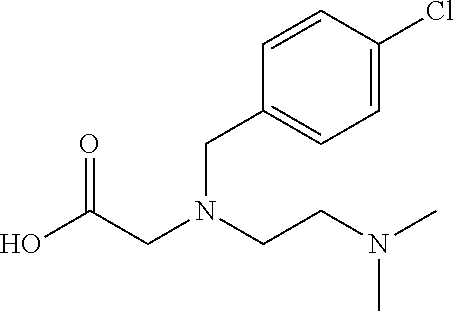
C1=C(Cl)C=CC(CN(CC(O)=O)CCN(C)C)=C1
